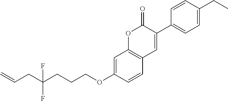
C1=C(CC)C=CC(C2=CC3=C(OC2=O)C=C(OCCCC(CC=C)(F)F)C=C3)=C1
